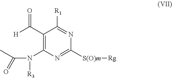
C1(C([H])=O)=C(N([R3])C(C)=O)N=C([S(O)m][Rg])N=C1[R1]
